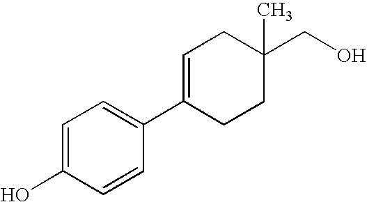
C1=C(O)C=CC(C2=CCC(CO)(C)CC2)=C1
